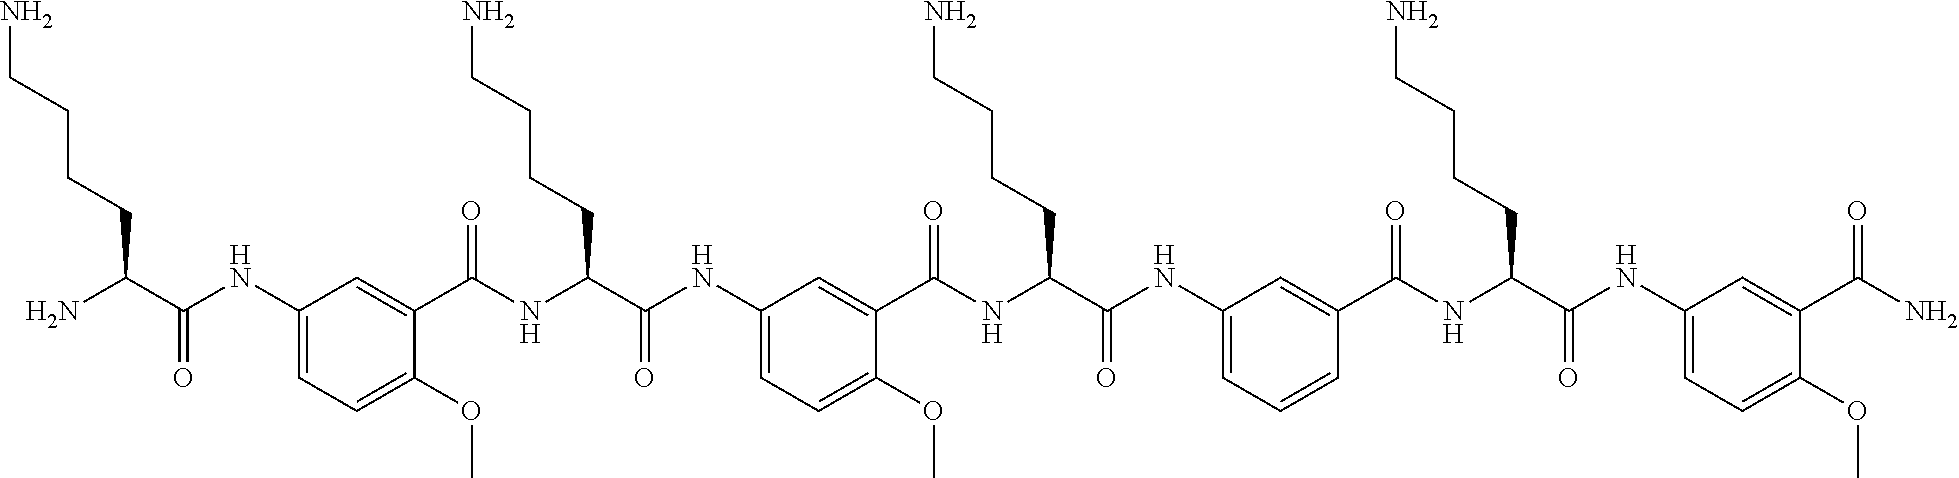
C1(NC(C(N)CCCCN)=O)=CC=C(OC)C(C(NC(C(NC2=CC=C(OC)C(C(NC(C(NC3=CC=CC(C(NC(C(NC4=CC=C(OC)C(C(N)=O)=C4)=O)CCCCN)=O)=C3)=O)CCCCN)=O)=C2)=O)CCCCN)=O)=C1
